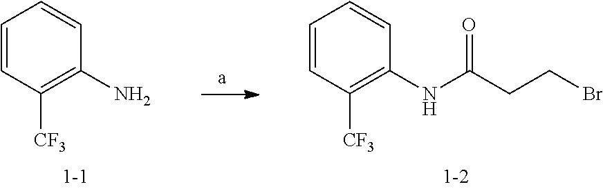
C1=CC([CF3])=C(N)C=C1.C1=CC([CF3])=C(NC(CCBr)=O)C=C1
